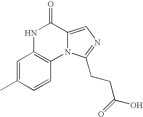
N1C2=C(N3C(=CN=C3CCC(=O)O)C1=O)C=CC(C)=C2
